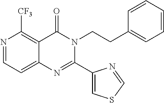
N1=CC=C2C(=C1[CF3])C(=O)N(CCC1=CC=CC=C1)C(C1=CSC=N1)=N2
